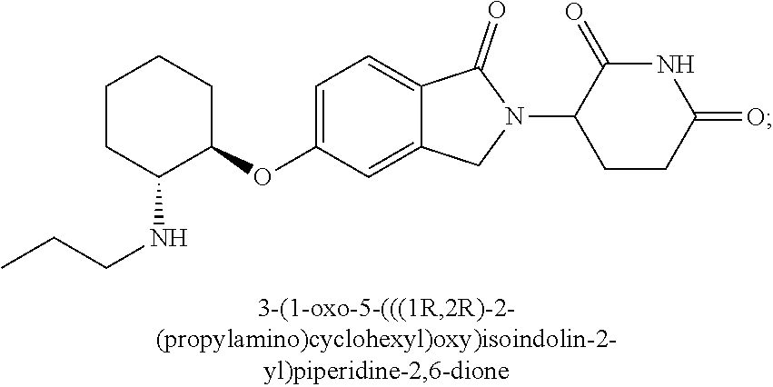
C1=C(OC2CCCCC2NCCC)C=C2C(=C1)C(=O)N(C1CCC(=O)NC1=O)C2
